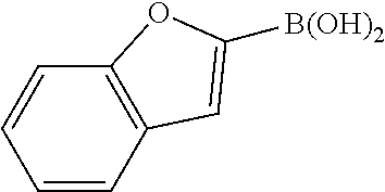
C1=CC2=C(C=C1)OC([B(OH)2])=C2
